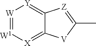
[W1]1=[W][Y]=C2C(=[X]1)[V]C(C)=[Z]2
